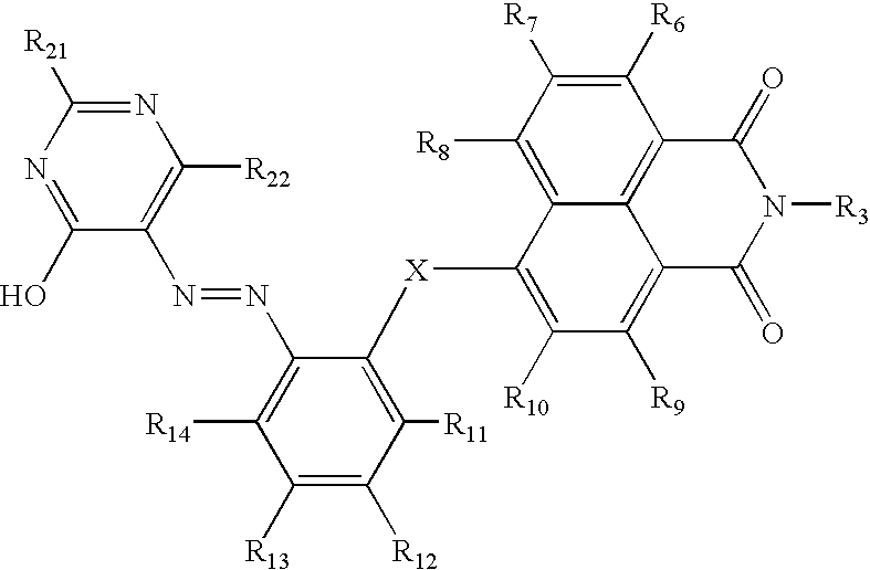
C1(O)=NC([R21])=NC([R22])=C1N=NC1=C([R14])C([R13])=C([R12])C([R11])=C1[X]C1=C([R10])C([R9])=C2C3=C(C([R6])=C([R7])C([R8])=C31)C(=O)N([R3])C2=O
